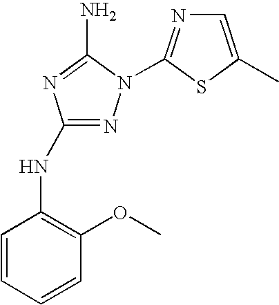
N1=C(NC2=C(OC)C=CC=C2)N=C(N)N1C1=NC=C(C)S1
